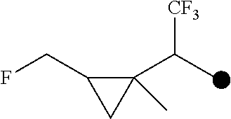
FCC1C(C(C)[CF3])(C)C1
